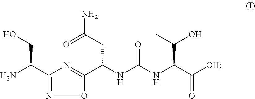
C1(C(N)CO)=NOC(C(NC(NC(C([OH])=O)C(C)O)=O)CC(=O)N)=N1
